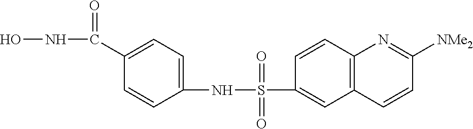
C1(S(NC2=CC=C(C(NO)=O)C=C2)(=O)=O)=CC2=C(C=C1)N=C([NMe2])C=C2
